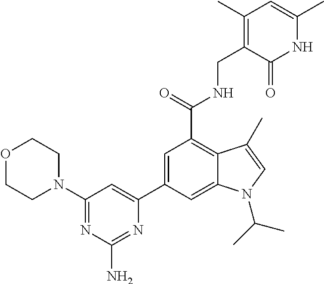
C1(C2=CC(C(NCC3=C(C)C=C(C)NC3=O)=O)=C3C(=C2)N(C(C)C)C=C3C)=CC(N2CCOCC2)=NC(N)=N1
